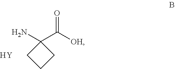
NC1(C([OH])=O)CCC1.[Y]
